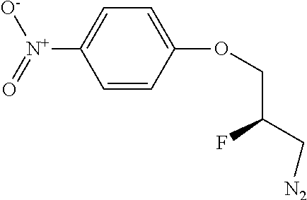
C1=CC(OCC(C[N2])F)=CC=C1[N+]([O-])=O
